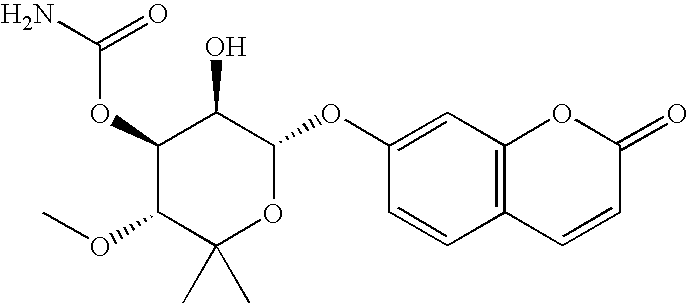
C1(OC(=O)N)C(OC)C(C)(C)OC(OC2=CC3=C(C=C2)C=CC(=O)O3)C1O
